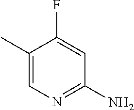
C1(C)=CN=C(N)C=C1F
